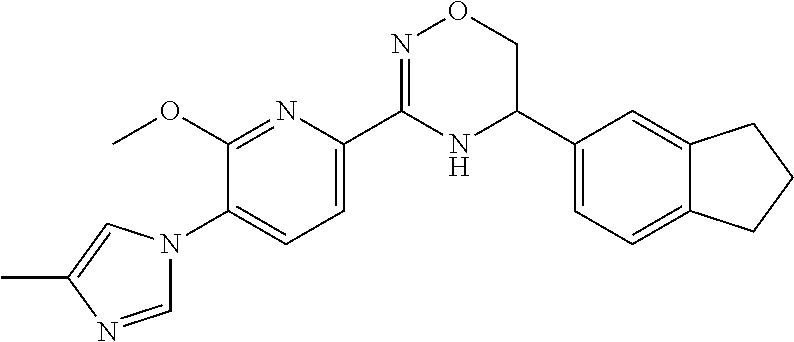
C1(OC)=NC(C2=NOCC(C3=CC=C4C(=C3)CCC4)N2)=CC=C1N1C=NC(C)=C1
